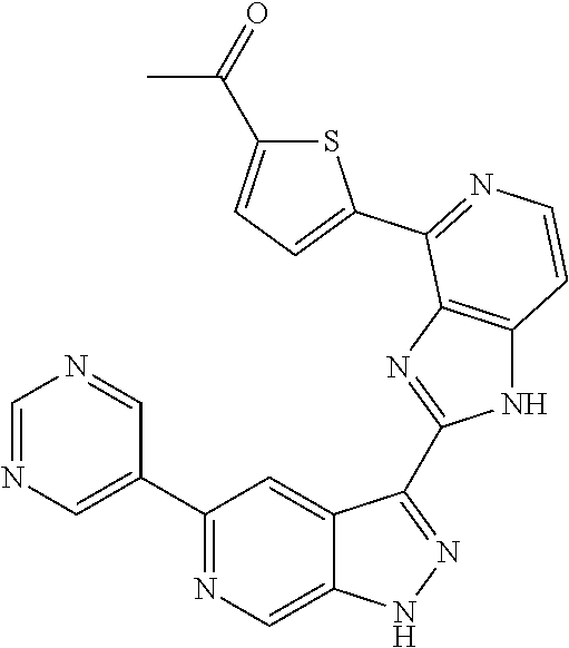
C1=NC=C(C2=NC=C3C(=C2)C(C2=NC4=C(N2)C=CN=C4C2=CC=C(C(=O)C)S2)=NN3)C=N1
